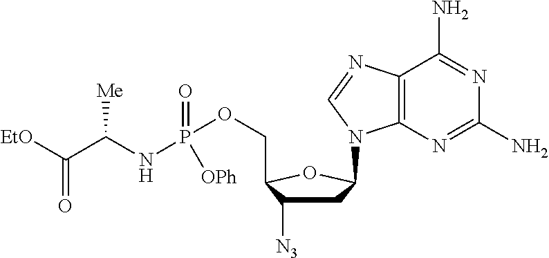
C1C([N3])C(COP(NC(C([EtO])=O)[Me])(=O)[OPh])OC1N1C2=C(C(N)=NC(N)=N2)N=C1
